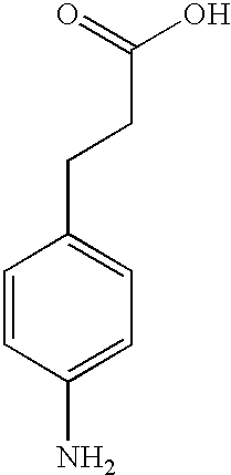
C1=CC(N)=CC=C1CCC(O)=O
